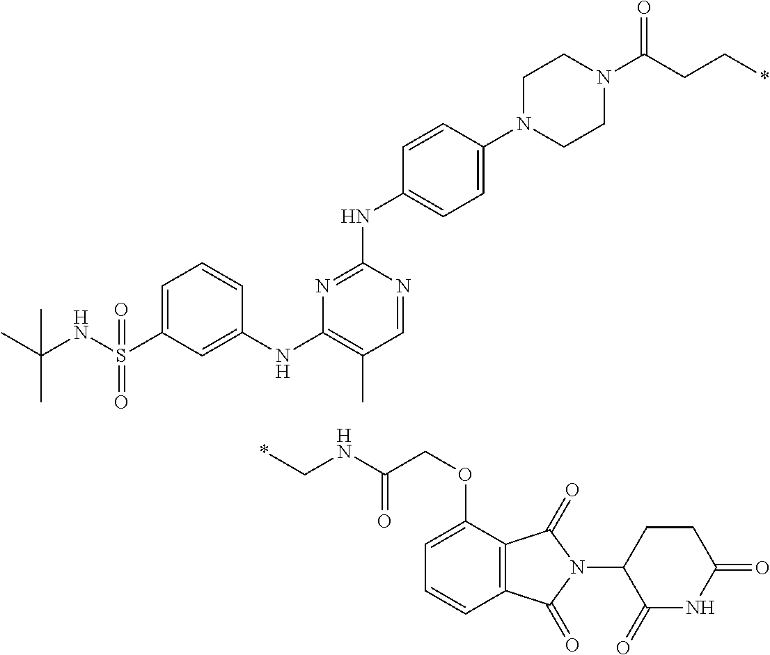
C(CC*)(N1CCN(C2=CC=C(NC3=NC(NC4=CC(S(NC(C)(C)C)(=O)=O)=CC=C4)=C(C)C=N3)C=C2)CC1)=O.C(NC(COC1=CC=CC2=C1C(=O)N(C1CCC(=O)NC1=O)C2=O)=O)*
